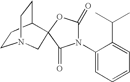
C1CC2CCN1CC21OC(=O)N(C2=CC=CC=C2C(C)C)C1=O
